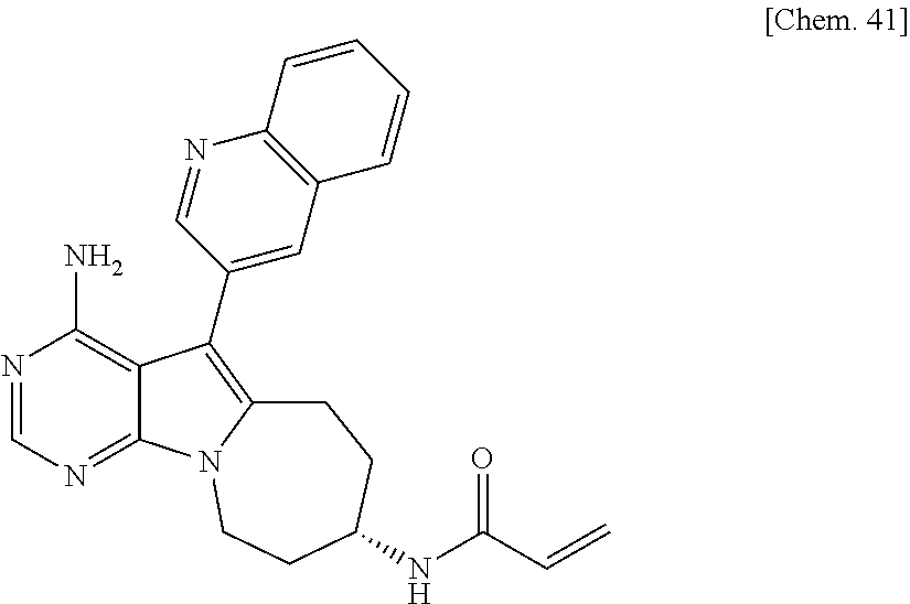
N1=CN=C2C(=C1N)C(C1=CC3=C(N=C1)C=CC=C3)=C1N2CCC(NC(C=C)=O)CC1
